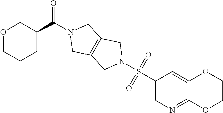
C1(C(N2CC3=C(C2)CN(S(C2=CN=C4C(=C2)OCCO4)(=O)=O)C3)=O)COCCC1
